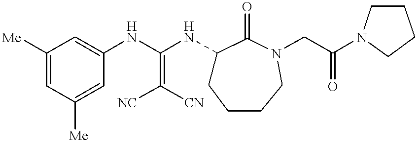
C1([Me])=CC([Me])=CC(NC(NC2CCCCN(CC(N3CCCC3)=O)C2=O)=C([NC])[CN])=C1
